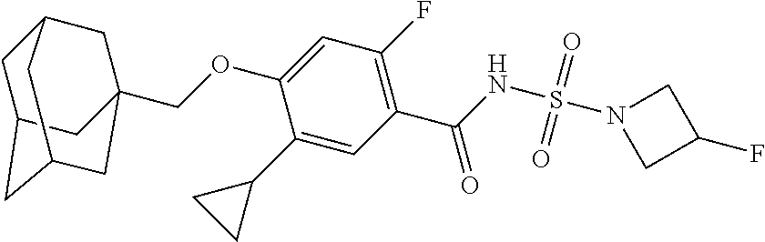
C(OC1=CC(F)=C(C(=O)NS(=O)(=O)N2CC(F)C2)C=C1C1CC1)C12CC3CC(CC(C1)C3)C2
